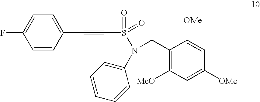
S(N(CC1=C([MeO])C=C([OMe])C=C1[OMe])C1=CC=CC=C1)(C#CC1=CC=C(F)C=C1)(=O)=O
